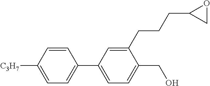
C1=CC([C3H7])=CC=C1C1=CC=C(CO)C(CCCC2CO2)=C1
